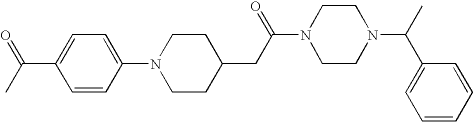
C1=CC(N2CCC(CC(=O)N3CCN(C(C)C4=CC=CC=C4)CC3)CC2)=CC=C1C(C)=O
